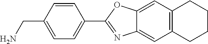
C1=CC(CN)=CC=C1C1=NC2=CC3=C(C=C2O1)CCCC3
